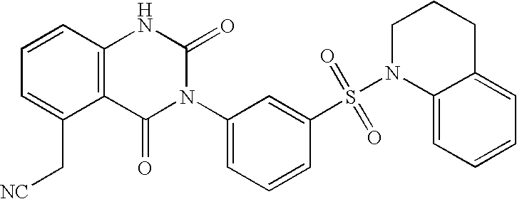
C12=C(C=CC=C1C[NC])NC(=O)N(C1=CC=CC(S(N3C4=CC=CC=C4CCC3)(=O)=O)=C1)C2=O
